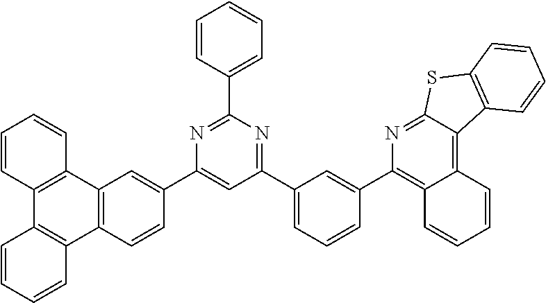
C1=CC2=C(C=C1)C1=C(C3=C2C=CC=C3)C=CC(C2=CC(C3=CC=CC(C4=C5C(=C6C(=N4)SC4=C6C=CC=C4)C=CC=C5)=C3)=NC(C3=CC=CC=C3)=N2)=C1
